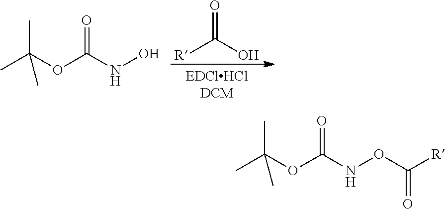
CC(OC(NO)=O)(C)C.[R]C(O)=O.CC(OC(NOC([R])=O)=O)(C)C
